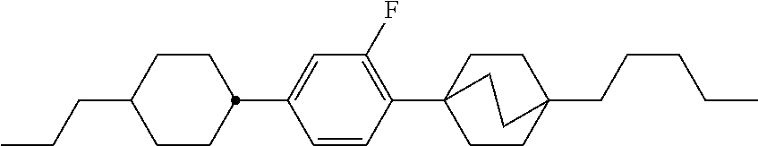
CCCC1CCC(C2=CC(F)=C(C34CCC(CCCCC)(CC3)CC4)C=C2)CC1
